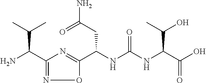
C(NC(NC(C(O)=O)C(O)C)=O)(C1=NC(C(N)C(C)C)=NO1)CC(N)=O
